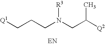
[Q1]CCCN(CC([Q2])C)[R3]
